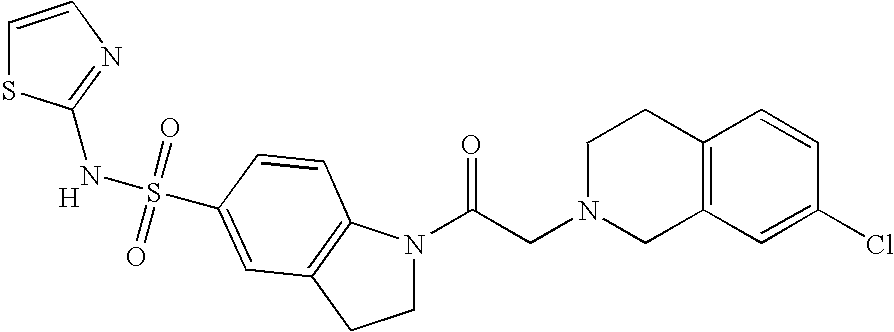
C1N(C(CN2CC3=C(CC2)C=CC(Cl)=C3)=O)C2=C(C1)C=C(S(NC1=NC=CS1)(=O)=O)C=C2.[H]
